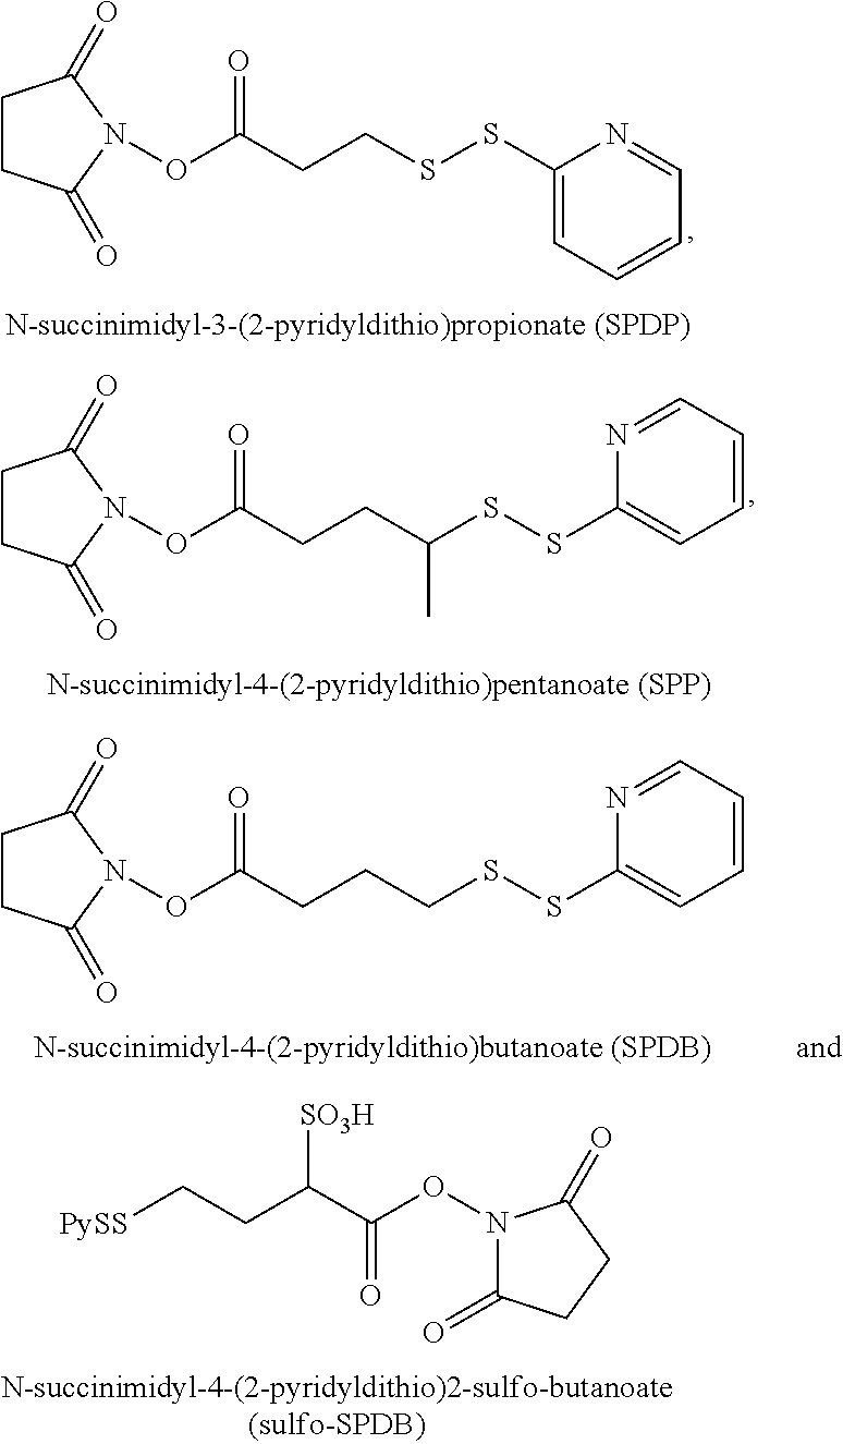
C1CC(=O)N(OC(CCSSC2=CC=CC=N2)=O)C1=O.C1CC(=O)N(OC(CCC(SSC2=CC=CC=N2)C)=O)C1=O.[PySS]CCC(C(ON1C(=O)CCC1=O)=O)[SO3H].C1CC(=O)N(OC(CCCSSC2=CC=CC=N2)=O)C1=O
